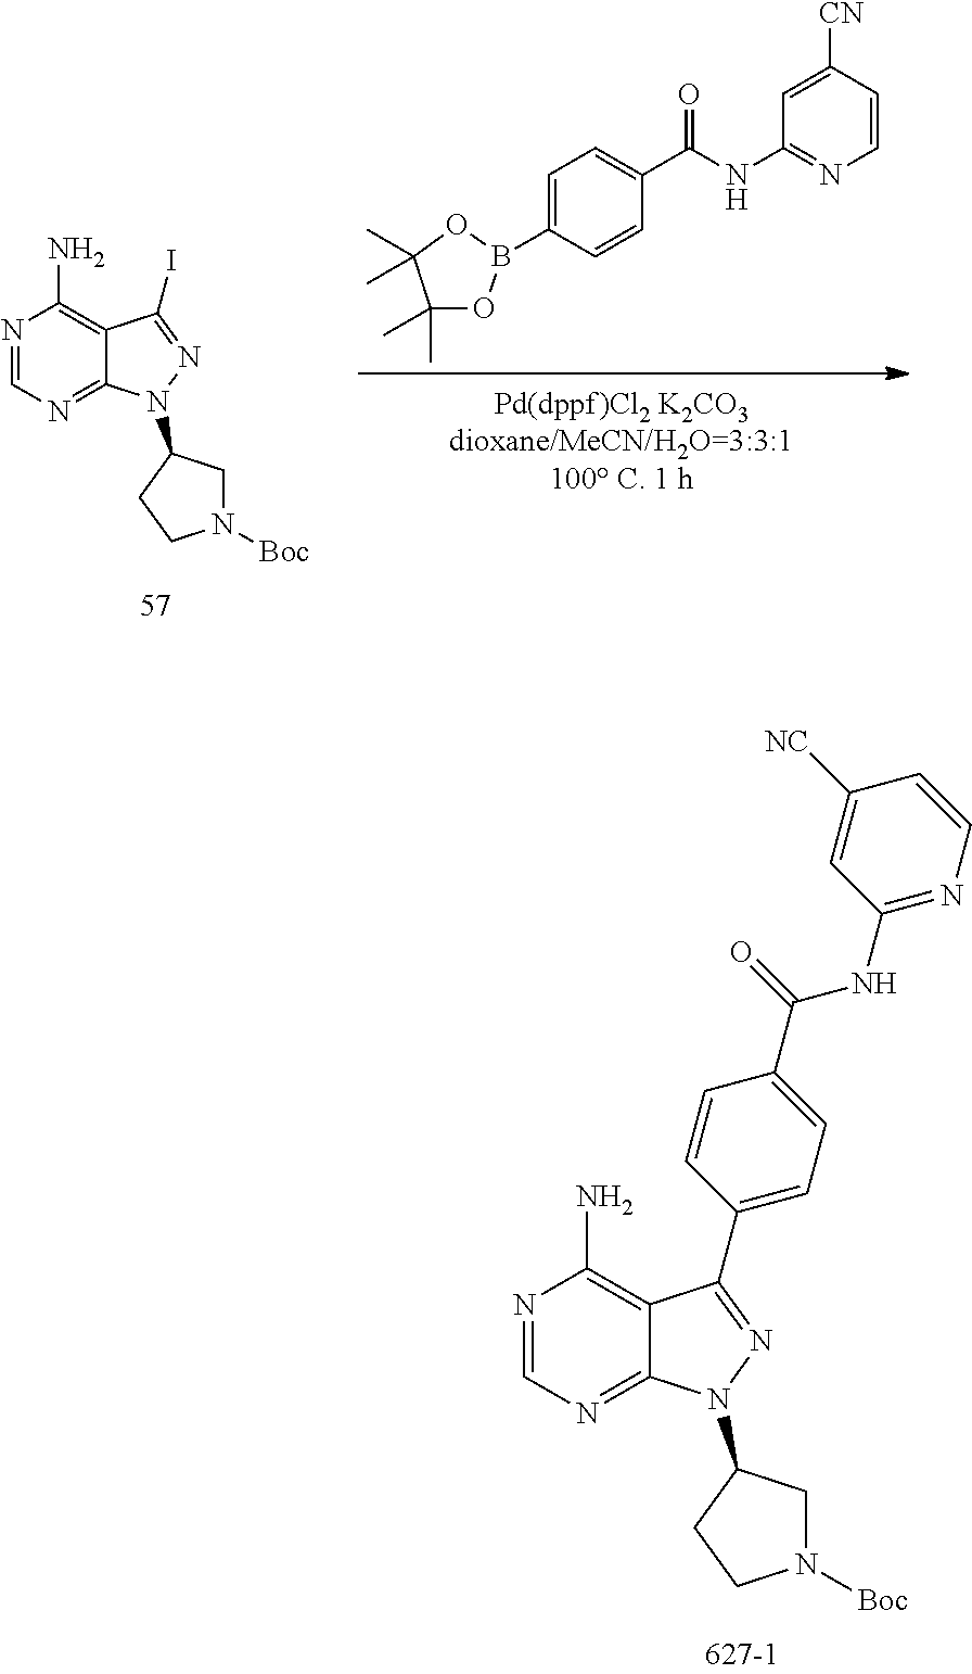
N1=CN=C2C(=C1N)C(I)=NN2C1CN([Boc])CC1.C1=C([CN])C=CN=C1NC(C1=CC=C(B2OC(C)(C)C(C)(C)O2)C=C1)=O.N1=CN=C2C(=C1N)C(C1=CC=C(C(NC3=NC=CC([NC])=C3)=O)C=C1)=NN2C1CN([Boc])CC1
